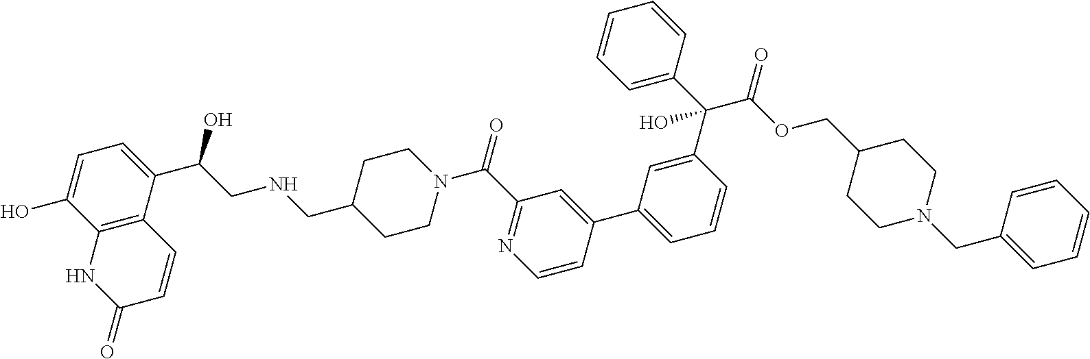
C12=C(C(C(CNCC3CCN(C(C4=NC=CC(C5=CC=CC(C(C6=CC=CC=C6)(C(OCC6CCN(CC7=CC=CC=C7)CC6)=O)O)=C5)=C4)=O)CC3)O)=CC=C1O)C=CC(=O)N2
